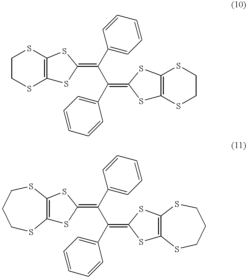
C12=C(SC(=C(C(C3=CC=CC=C3)=C3SC4=C(S3)SCCS4)C3=CC=CC=C3)S1)SCCS2.C12=C(SC(=C(C(C3=CC=CC=C3)=C3SC4=C(S3)SCCCS4)C3=CC=CC=C3)S1)SCCCS2
